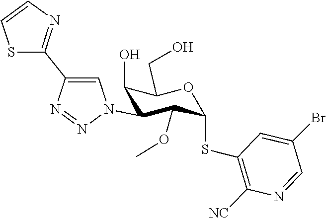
N1=NC(C2=NC=CS2)=CN1C1C(OC)C(SC2=C([NC])N=CC(Br)=C2)OC(CO)C1O
